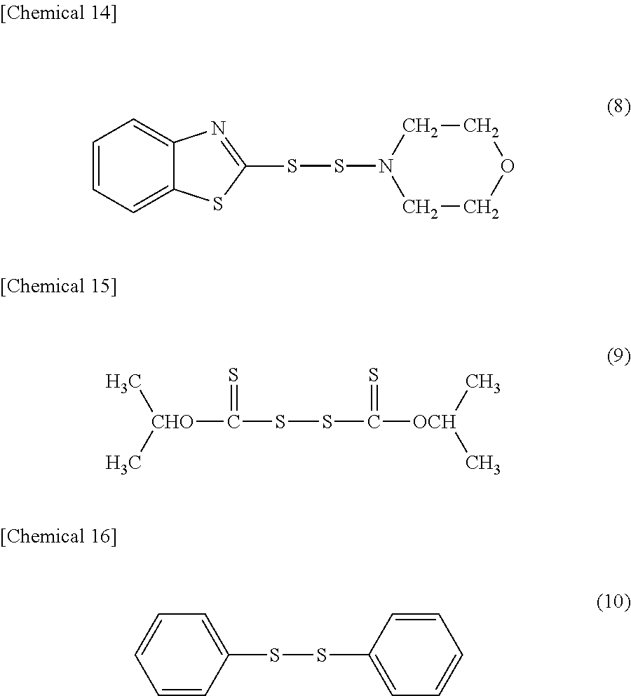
C1=CC=C2C(=C1)N=C(SSN1CCOCC1)S2.[CHO](C(SSC([OCH](C)C)=S)=S)(C)C.C1=CC=CC(SSC2=CC=CC=C2)=C1
